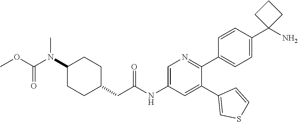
C1(N(C(=O)OC)C)CCC(CC(NC2=CN=C(C3=CC=C(C4(N)CCC4)C=C3)C(C3=CSC=C3)=C2)=O)CC1
